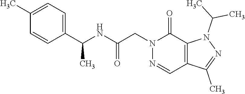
N1=CC2=C(C(=O)N1CC(NC(C1=CC=C(C)C=C1)C)=O)N(C(C)C)N=C2C
